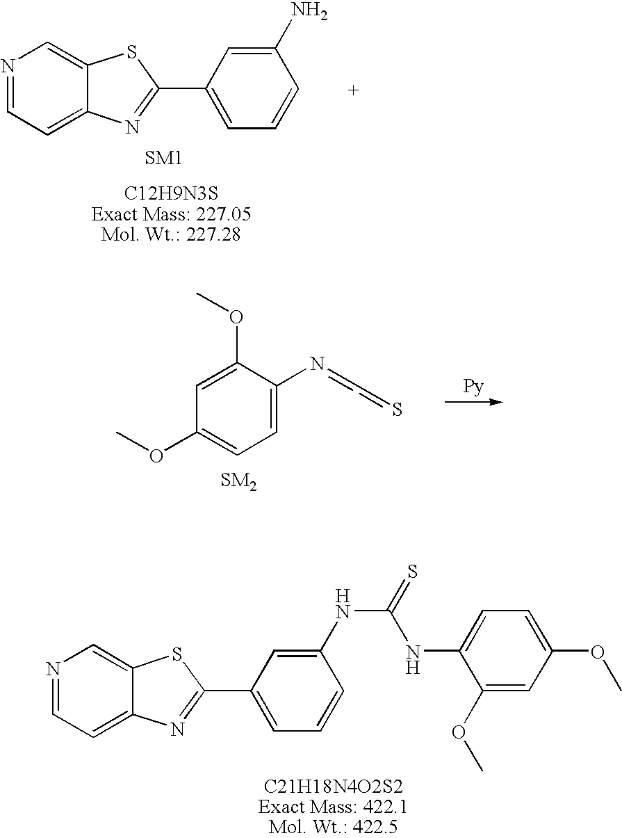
N1=CC=C2C(=C1)SC(C1=CC=CC(N)=C1)=N2.N1=CC=C2C(=C1)SC(C1=CC=CC(NC(NC3=CC=C(OC)C=C3OC)=S)=C1)=N2.C1=C(NCS)C(OC)=CC(OC)=C1
